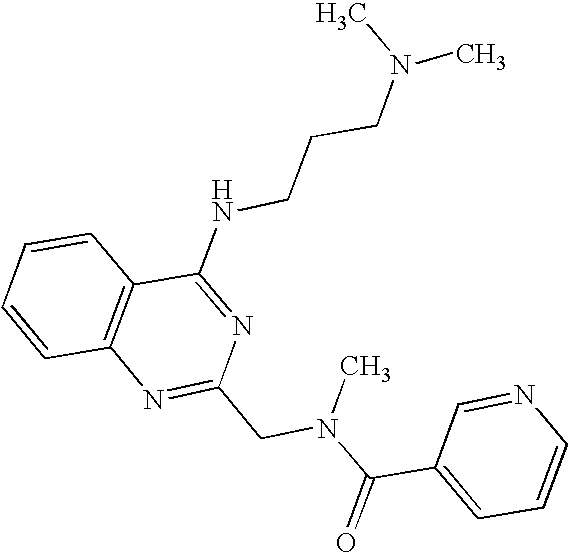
C1=CC2=C(C=C1)C(NCCCN(C)C)=NC(CN(C(C1=CC=CN=C1)=O)C)=N2
